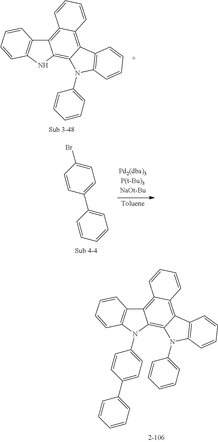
C1=C(C2=CC=CC=C2)C=CC(Br)=C1.C12=C3C(=C4C(=C1C=CC=C2)C1=C(N4C2=CC=CC=C2)C=CC=C1)N(C1=CC=C(C2=CC=CC=C2)C=C1)C1=C3C=CC=C1.C12=C3C(=C4C(=C1C=CC=C2)C1=C(N4C2=CC=CC=C2)C=CC=C1)NC1=C3C=CC=C1
